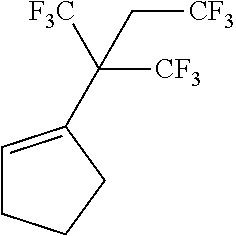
C1=C(C([F3C])([CF3])C[CF3])CCC1
